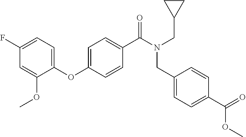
C1(F)=CC=C(OC2=CC=C(C(N(CC3CC3)CC3=CC=C(C(=O)OC)C=C3)=O)C=C2)C(OC)=C1
